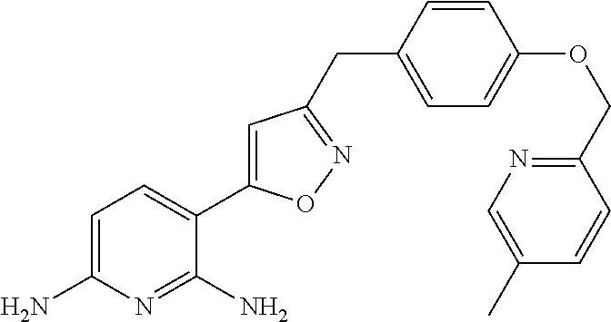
C1=C(N)N=C(N)C(C2=CC(CC3=CC=C(OCC4=NC=C(C)C=C4)C=C3)=NO2)=C1
